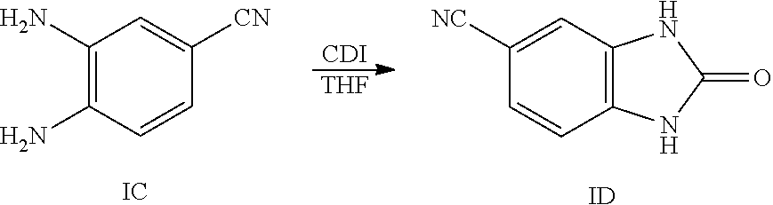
C1(N)=C(N)C=CC([CN])=C1.[IC].[CDI].[THF].C1([NC])=CC2=C(C=C1)NC(=O)N2.[ID]
